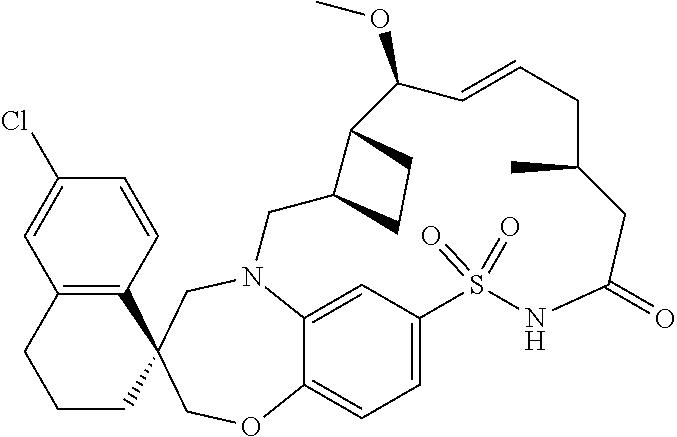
N12C3=CC(=CC=C3OCC3(C4=C(C=C(Cl)C=C4)CCC3)C1)S(=O)(=O)NC(=O)CC(C)CC=CC(OC)C1C(C2)CC1
